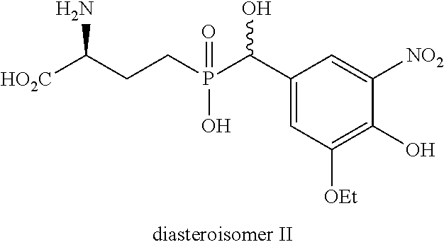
[HO2C]C(CCP(C(C1=CC([OEt])=C(O)C([NO2])=C1)O)(=O)O)N
